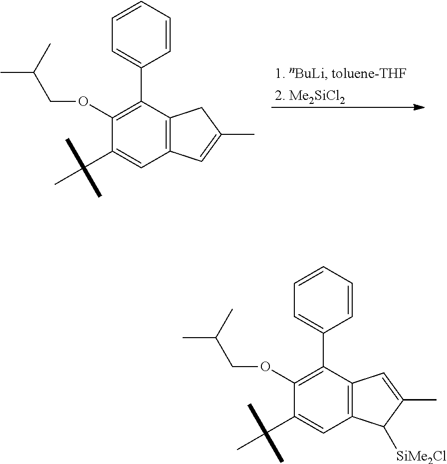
C12=C(C(C3=CC=CC=C3)=C(OCC(C)C)C(C(C)(C)C)=C1)CC(C)=C2.C12=C(C(C3=CC=CC=C3)=C(OCC(C)C)C(C(C)(C)C)=C1)C=C(C)C2[SiMe2Cl]
